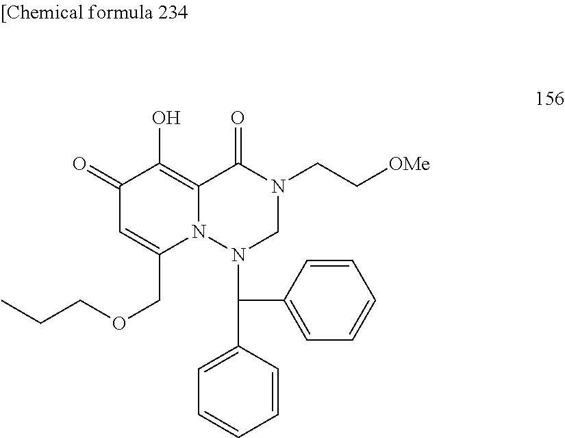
C12=C(O)C(=O)C=C(COCCC)N1N(C(C1=CC=CC=C1)C1=CC=CC=C1)CN(CC[OMe])C2=O
